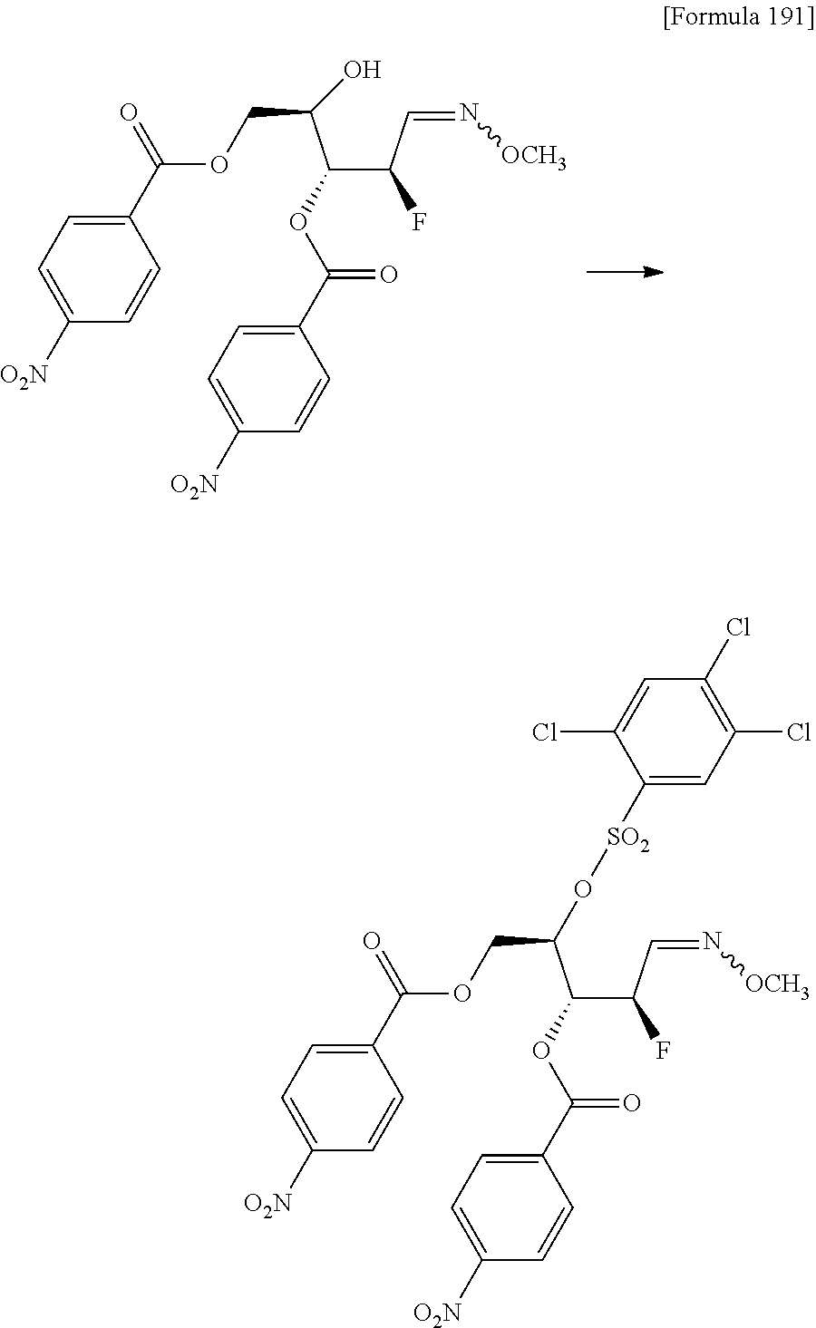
C1=C([O2N])C=CC(C(=O)OCC(C(C(C=N[OCH3])F)OC(=O)C2=CC=C([O2N])C=C2)O[SO2]C2=CC(Cl)=C(Cl)C=C2Cl)=C1.C1=C([O2N])C=CC(C(=O)OCC(C(C(C=N[OCH3])F)OC(=O)C2=CC=C([O2N])C=C2)O)=C1
